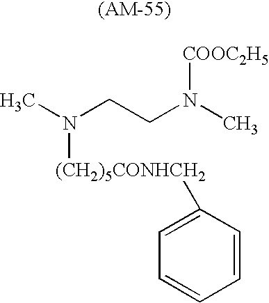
CN(CCN(C)[COOC2H5])[(CH2)5CONHCH2]C1=CC=CC=C1
